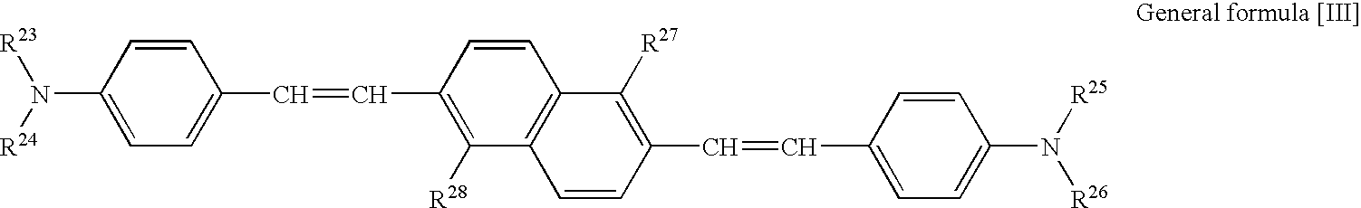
[R23]N(C1=CC=C(C=CC2=C([R28])C3=C(C=C2)C([R27])=C(C=CC2=CC=C(N([R25])[R26])C=C2)C=C3)C=C1)[R24]
